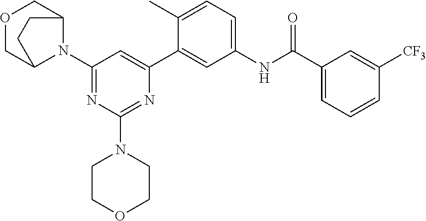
O1CC2N(C3=NC(N4CCOCC4)=NC(C4=CC(NC(C5=CC=CC([CF3])=C5)=O)=CC=C4C)=C3)C(C1)CC2
